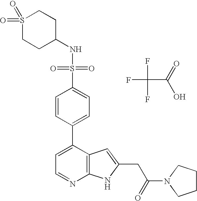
N(S(C1=CC=C(C2=CC=NC3=C2C=C(CC(=O)N2CCCC2)N3)C=C1)(=O)=O)C1CCS(=O)(=O)CC1.FC(F)(F)C(O)=O
